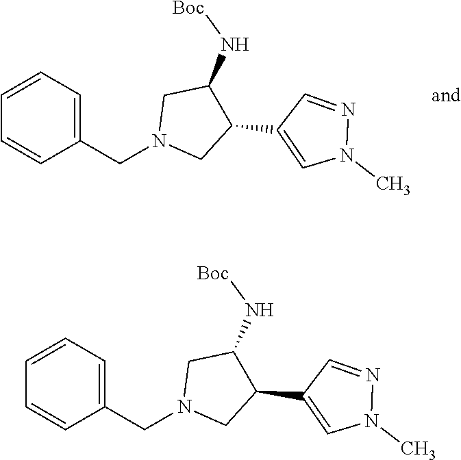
C1=CC=C(CN2CC(C3=CN(C)N=C3)C(N[Boc])C2)C=C1.C1=CC=C(CN2CC(C3=CN(C)N=C3)C(N[Boc])C2)C=C1
